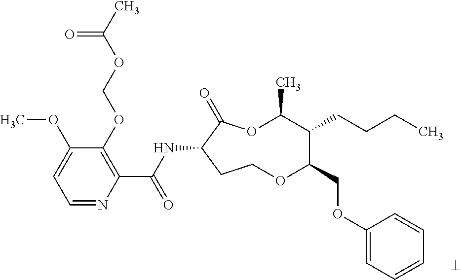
C1=NC(C(NC2C(=O)OC(C)C(CCCC)C(COC3=CC=CC=C3)OCC2)=O)=C(OCOC(C)=O)C(OC)=C1
